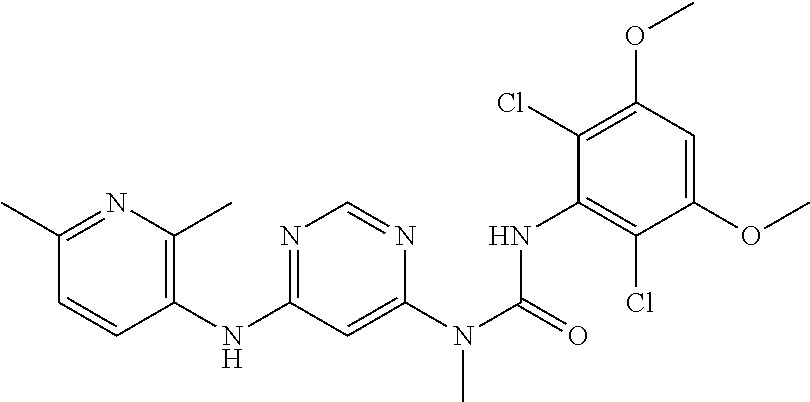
C1=CC(C)=NC(C)=C1NC1=NC=NC(N(C(=O)NC2=C(Cl)C(OC)=CC(OC)=C2Cl)C)=C1
